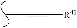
CC#C[R41]
